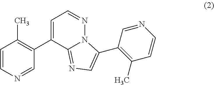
C1=CN=CC(C2=CC=NN3C2=NC=C3C2=C(C)C=CN=C2)=C1C
